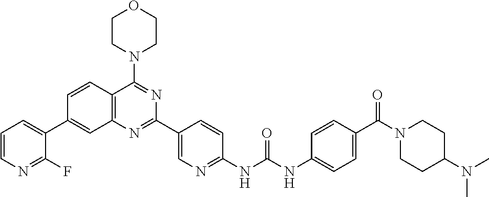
C1=CC2=C(C=C1C1=CC=CN=C1F)N=C(C1=CN=C(NC(NC3=CC=C(C(N4CCC(N(C)C)CC4)=O)C=C3)=O)C=C1)N=C2N1CCOCC1
